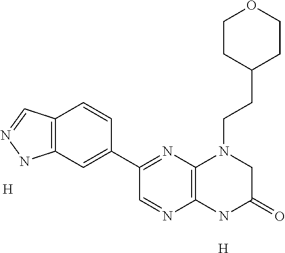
C12=C(NC(=O)CN1CCC1CCOCC1)N=CC(C1=CC3=C(C=C1)C=NN3)=N2.[H].[H]
